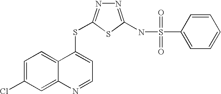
C1=C(Cl)C=C2C(=C1)C(SC1=NN=C(NS(C3=CC=CC=C3)(=O)=O)S1)=CC=N2
